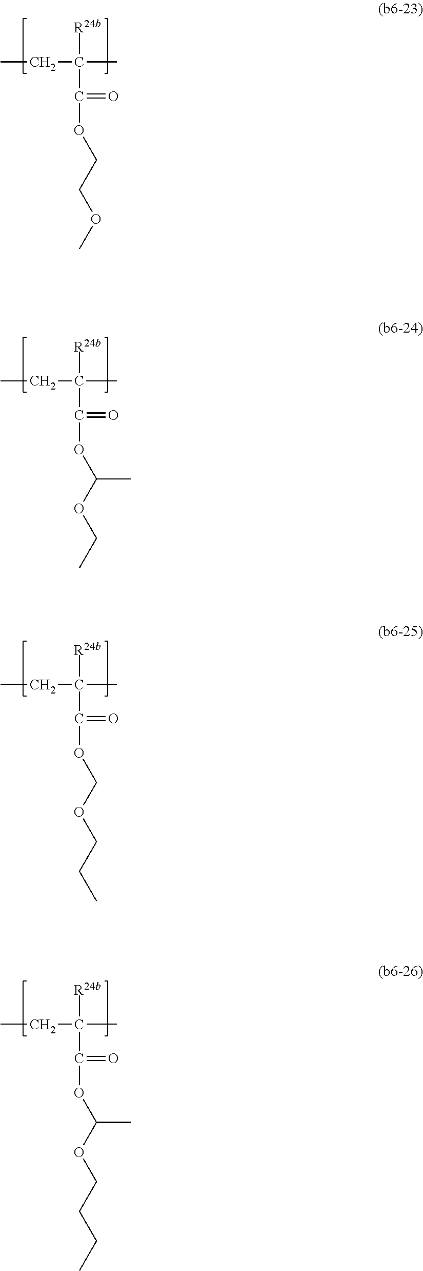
CCC(C)([R24b])C(=O)OC(OCC)C.CCC(C)([R24b])C(=O)OCOCCC.CCC(C)([R24b])C(=O)OC(OCCCC)C.CCC(C)([R24b])C(=O)OCCOC
